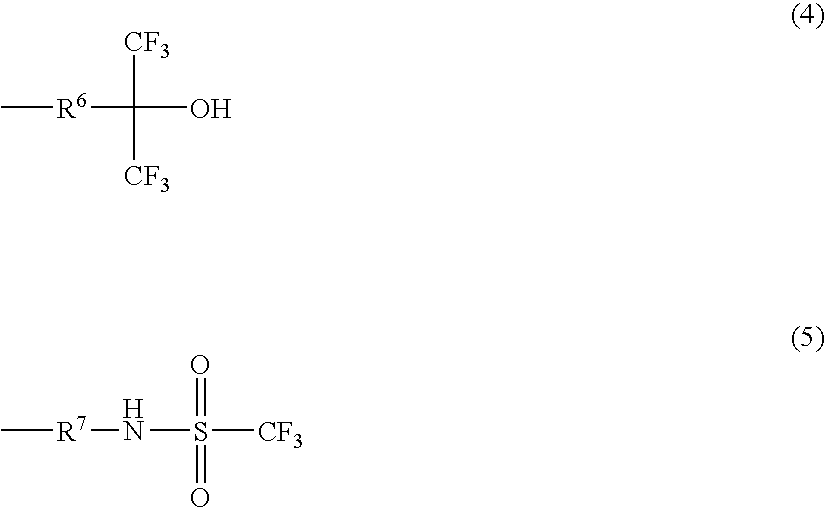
C[R7]NS([CF3])(=O)=O.C([R6]C)(O)([CF3])[CF3]
